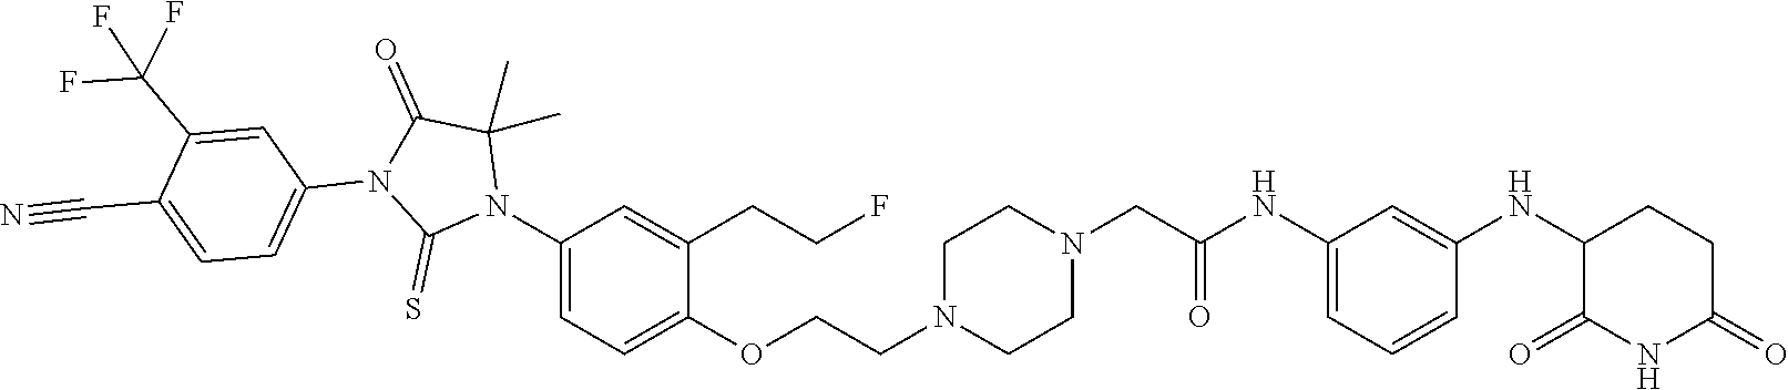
C1=C(NC(CN2CCN(CCOC3=CC=C(N4C(C)(C)C(=O)N(C5=CC=C(C#N)C(C(F)(F)F)=C5)C4=S)C=C3CCF)CC2)=O)C=C(NC2C(=O)NC(=O)CC2)C=C1
